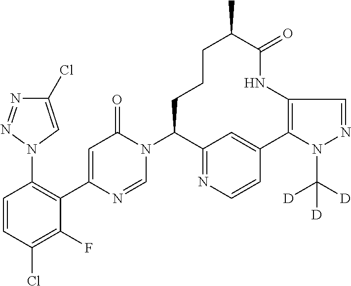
N1=NN(C2=C(C3=CC(=O)N(C4C5=NC=CC(=C5)C5=C(NC(=O)C(C)CCC4)C=NN5C([D])([D])[D])C=N3)C(F)=C(Cl)C=C2)C=C1Cl
